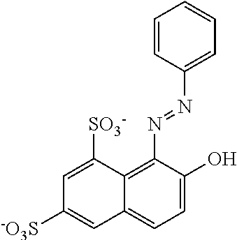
C12=C(N=NC3=CC=CC=C3)C(O)=CC=C1C=C([-O3S])C=C2[SO3-]
